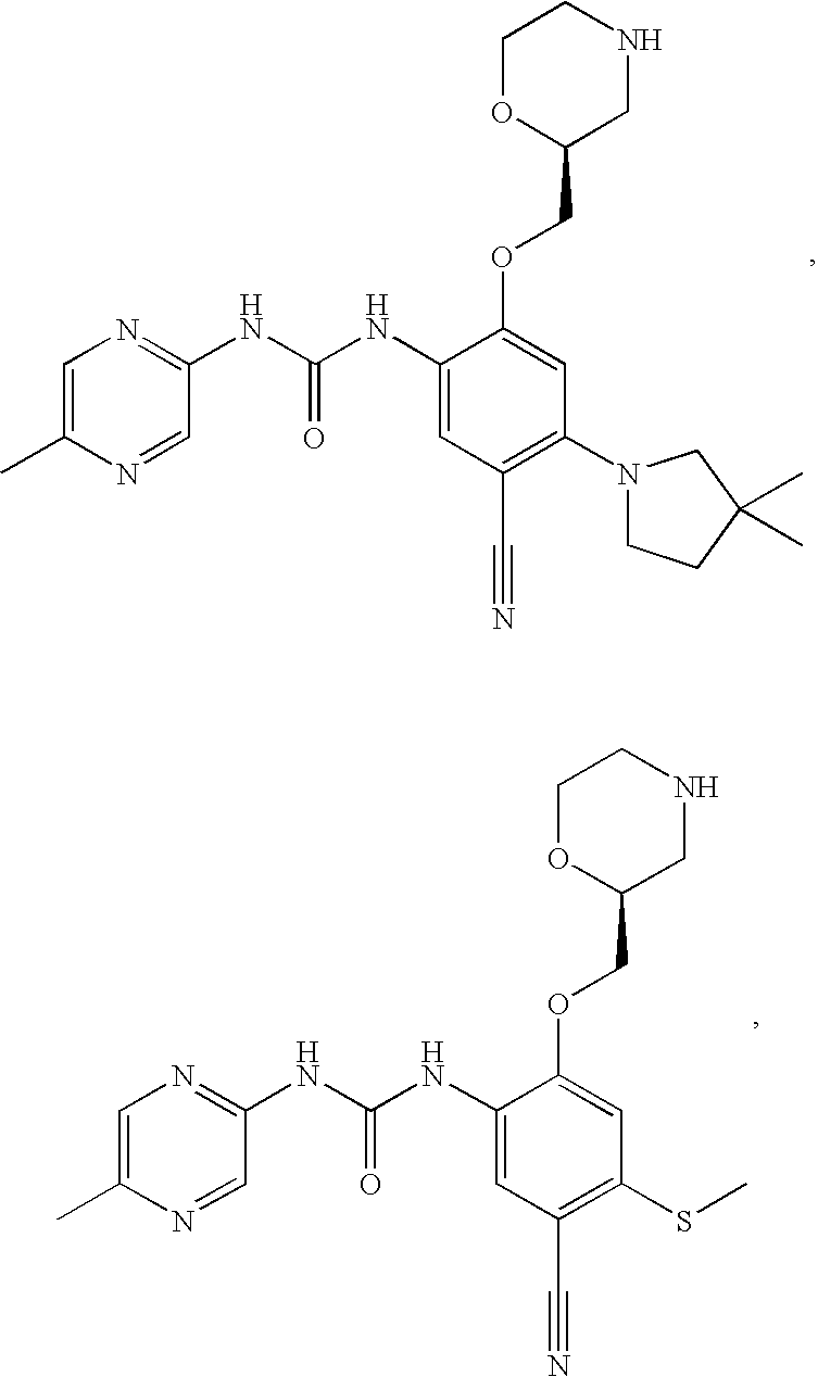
O=C(NC1=NC=C(C)N=C1)NC1=CC(C#N)=C(N2CCC(C)(C)C2)C=C1OCC1CNCCO1.O=C(NC1=NC=C(C)N=C1)NC1=CC(C#N)=C(SC)C=C1OCC1CNCCO1
